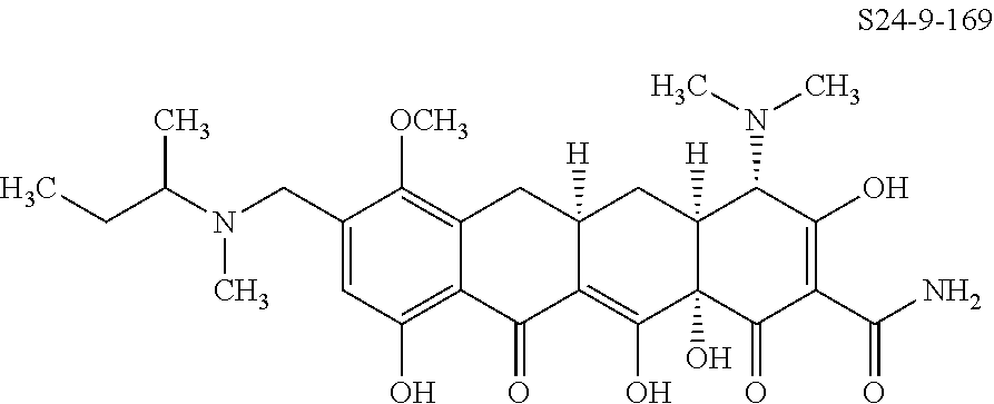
C1(CN(C)C(CC)C)=CC(O)=C2C(=C1[OCH3])CC1([H])C(=C(O)C3(O)C([H])(C1)C(N(C)C)C(O)=C(C(N)=O)C3=O)C2=O
